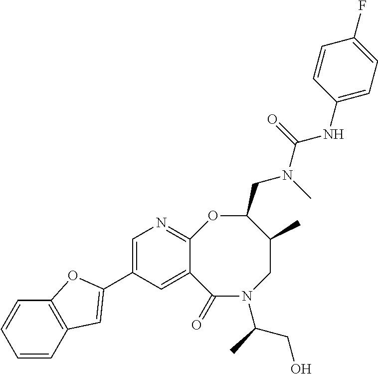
C1=CC2=C(C=C1)OC(C1=CN=C3C(=C1)C(=O)N(C(C)CO)CC(C)C(CN(C)C(=O)NC1=CC=C(F)C=C1)O3)=C2
